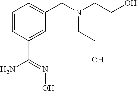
C1=CC(C(=NO)N)=CC(CN(CCO)CCO)=C1
